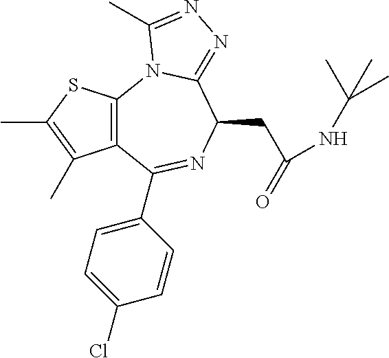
C12=C(C(C3=CC=C(Cl)C=C3)=NC(CC(NC(C)(C)C)=O)C3=NN=C(C)N13)C(C)=C(C)S2
